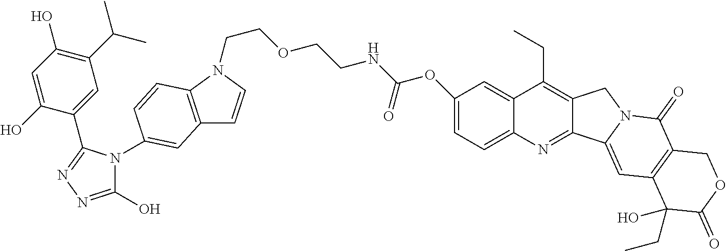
C1(C(C)C)=C(O)C=C(O)C(C2=NN=C(O)N2C2=CC3=C(N(CCOCCNC(OC4=CC=C5C(=C4)C(CC)=C4C(=N5)C5=CC6=C(C(=O)N5C4)COC(=O)C6(CC)O)=O)C=C3)C=C2)=C1
